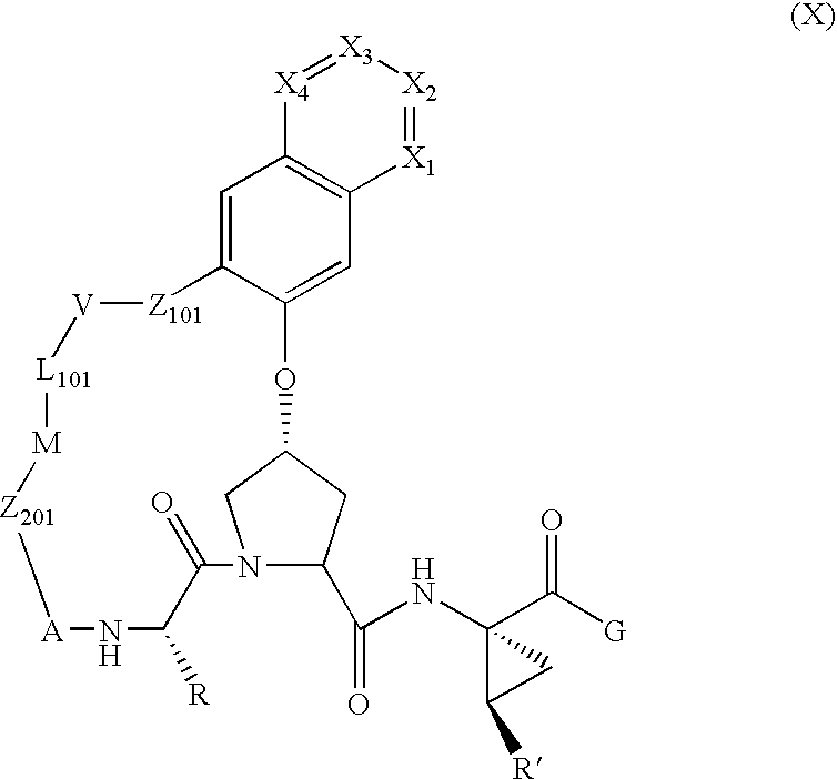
C1=C2C(=CC3=C1[X4]=[X3][X2]=[X1]3)OC1CC(C(=O)NC3(C(=O)[G])C([R])C3)N(C1)C(=O)C([R])N[A][Z201][M][L101][V][Z101]2
